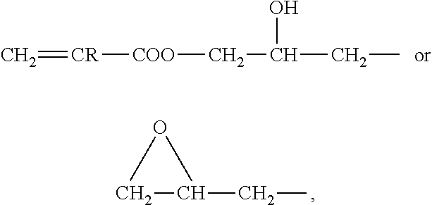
C=[CR][COO]CC(CC)O.C1C(CC)O1
